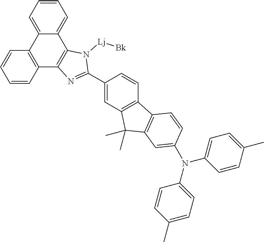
C1=CC=C2C(=C1)C1=C(C3=C2C=CC=C3)N=C(C2=CC3=C(C=C2)C2=C(C3(C)C)C=C(N(C3=CC=C(C)C=C3)C3=CC=C(C)C=C3)C=C2)N1[Lj][Bk]
